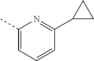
C1(C)=CC=CC(C2CC2)=N1
